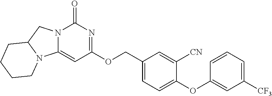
N12C(CN3C1=CC(OCC1=CC=C(OC4=CC([CF3])=CC=C4)C([CN])=C1)=NC3=O)CCCC2
